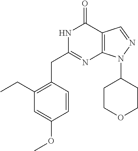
N1C(CC2=C(CC)C=C(OC)C=C2)=NC2=C(C1=O)C=NN2C1CCOCC1
